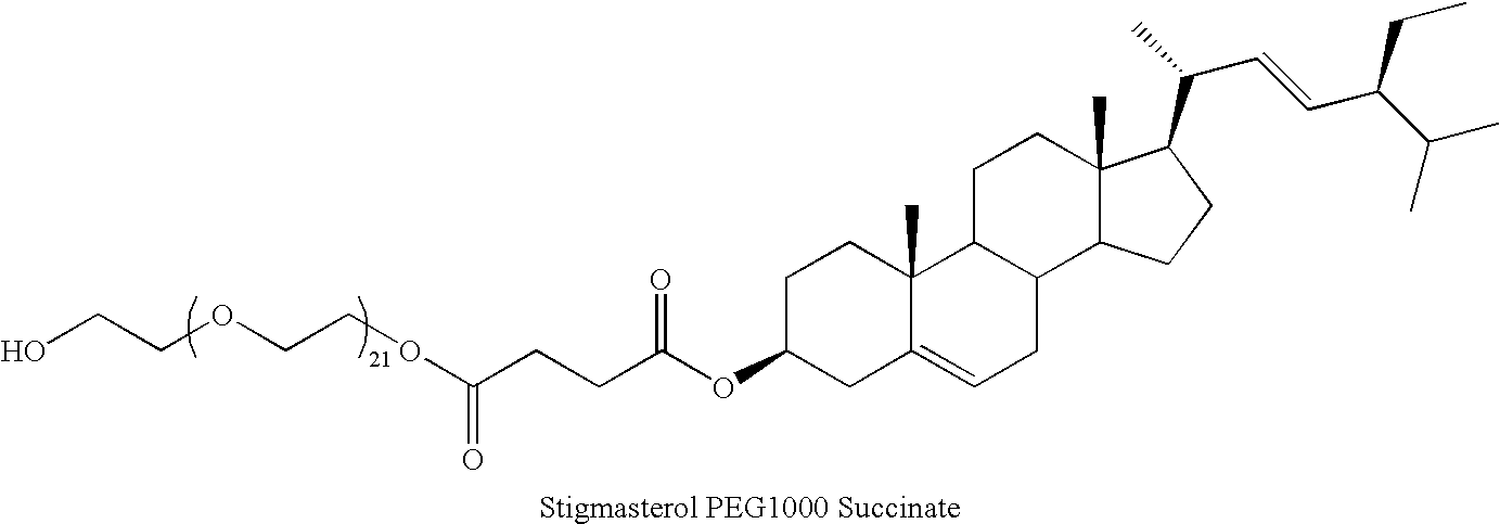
OCCOCCOC(CCC(OC1CC2=CCC3C(C2(C)CC1)CCC1(C)C3CCC1C(C)C=CC(C(C)C)CC)=O)=O
